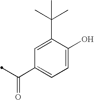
C1=C(O)C(C(C)(C)C)=CC(C(=O)C)=C1
